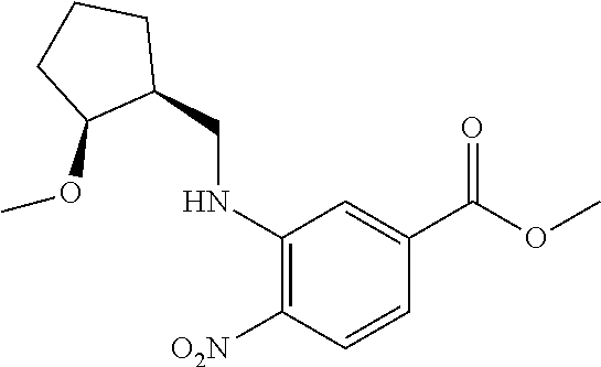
C1(NCC2CCCC2OC)=C([O2N])C=CC(C(OC)=O)=C1
